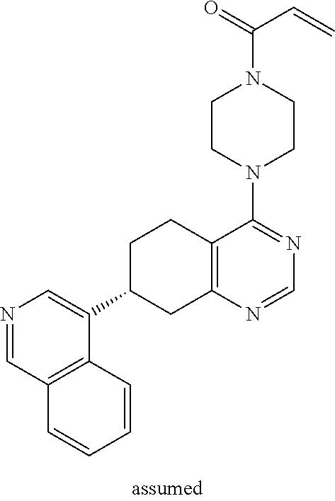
C12=C(C=NC=C1C1CC3=C(CC1)C(N1CCN(C(=O)C=C)CC1)=NC=N3)C=CC=C2
